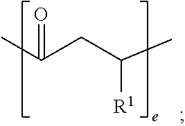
CC(CC(C)[R1])=O
